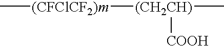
C[(CFClCF2)m][(CH2CH)](C)[COOH]
